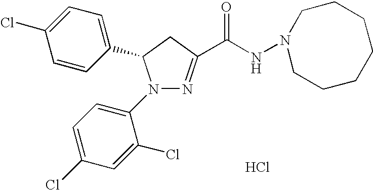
C1(C2CC(C(NN3CCCCCCC3)=O)=NN2C2=CC=C(Cl)C=C2Cl)=CC=C(Cl)C=C1.Cl
